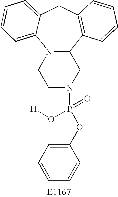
N12C(C3=C(CC4=CC=CC=C14)C=CC=C3)CN(P(OC1=CC=CC=C1)(=O)O[H])CC2
